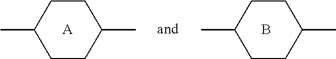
C1CC(C)CCC1C.[A].B.C1CC(C)CCC1C
